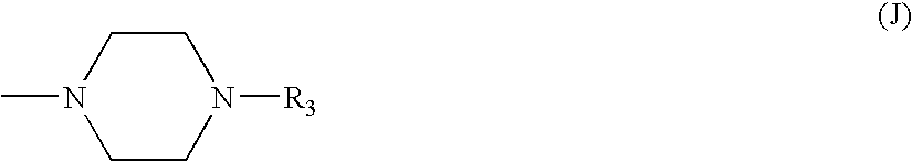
C1CN([R3])CCN1C
